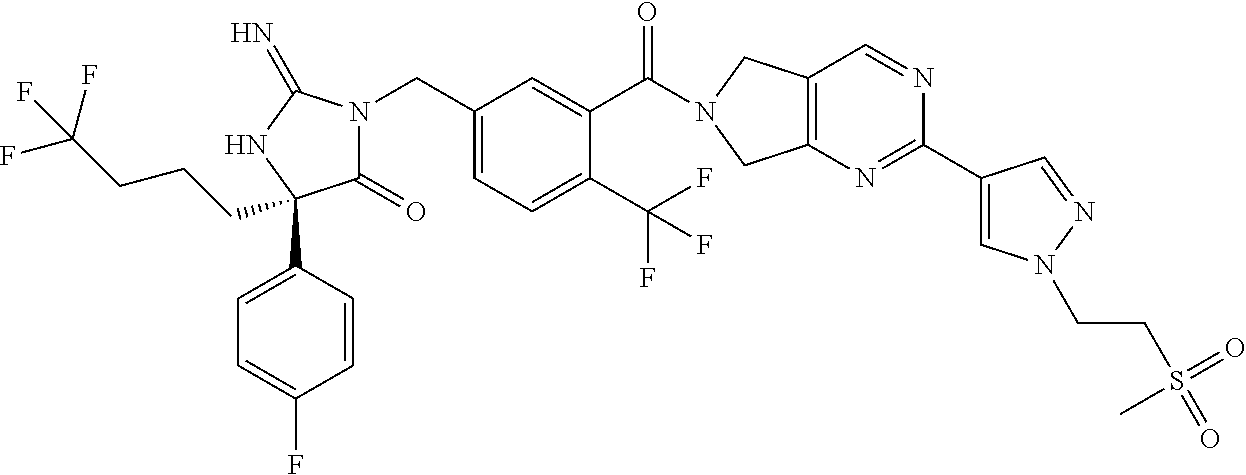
C(C1=CC=C(C(F)(F)F)C(C(=O)N2CC3=C(C2)N=C(C2=CN(CCS(=O)(=O)C)N=C2)N=C3)=C1)N1C(=O)C(C2=CC=C(F)C=C2)(CCCC(F)(F)F)NC1=N
